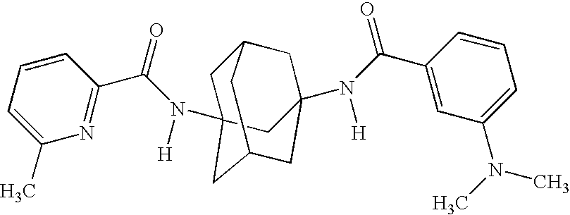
N(C(C1=NC(C)=CC=C1)=O)([H])C12CC3CC(N(C(=O)C4=CC(N(C)C)=CC=C4)[H])(CC(C1)C3)C2
